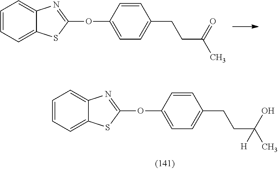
C1=CC=C2C(=C1)N=C(OC1=CC=C(CCC(C)=O)C=C1)S2.C1=CC=C2C(=C1)N=C(OC1=CC=C(CCC(C)(O)[H])C=C1)S2
